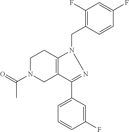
C1N(C(=O)C)CC2=C(C1)N(CC1=C(F)C=C(F)C=C1)N=C2C1=CC=CC(F)=C1
